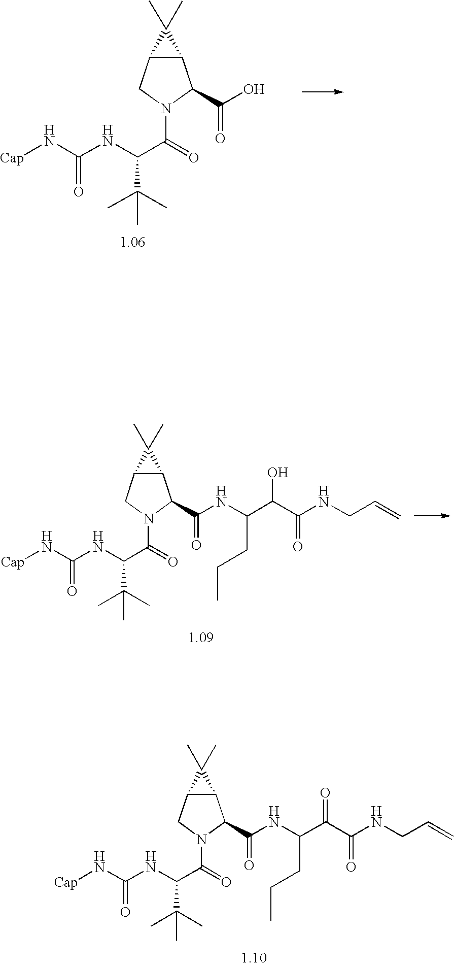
C12C(CN(C(C(C(C)(C)C)NC(N[Cap])=O)=O)C1C(=O)NC(C(C(NCC=C)=O)=O)CCC)C2(C)C.C12C(CN(C(C(C(C)(C)C)NC(N[Cap])=O)=O)C1C(=O)NC(C(C(NCC=C)=O)O)CCC)C2(C)C.C12C(CN(C(C(C(C)(C)C)NC(N[Cap])=O)=O)C1C(=O)O)C2(C)C
